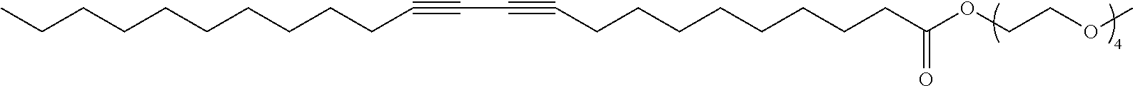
C(CCCCCCC#CC#CCCCCCCCCC(OCCOC)=O)CCC
